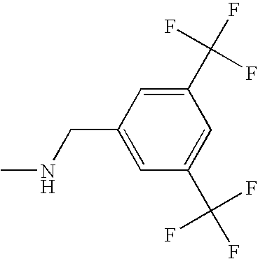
C(C1=CC(C(F)(F)F)=CC(C(F)(F)F)=C1)NC
